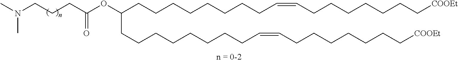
C(CCC(OC(CCCCCCCCC=CCCCCCCC[COOEt])CCCCCCCCC=CCCCCCCC[COOEt])=O)N(C)C
